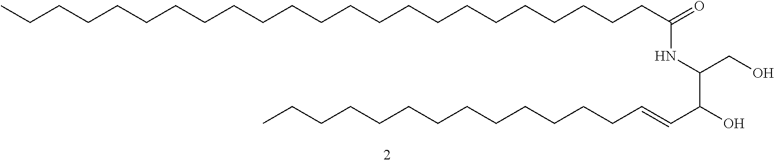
CCCCCCCCCCCCCCCCCCCCCCCC(=O)NC(C(O)C=CCCCCCCCCCCCCC)CO
